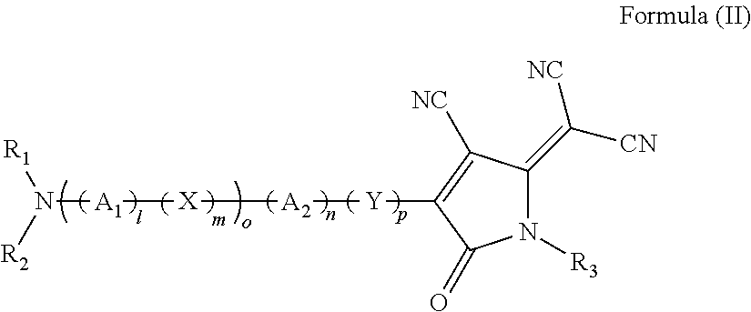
[R1]N([R2])[A1][X][A2][Y]C1=C([NC])C(=C([CN])[NC])N([R3])C1=O
